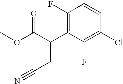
C1(F)=C(C(C(OC)=O)CC#N)C(F)=C(Cl)C=C1
